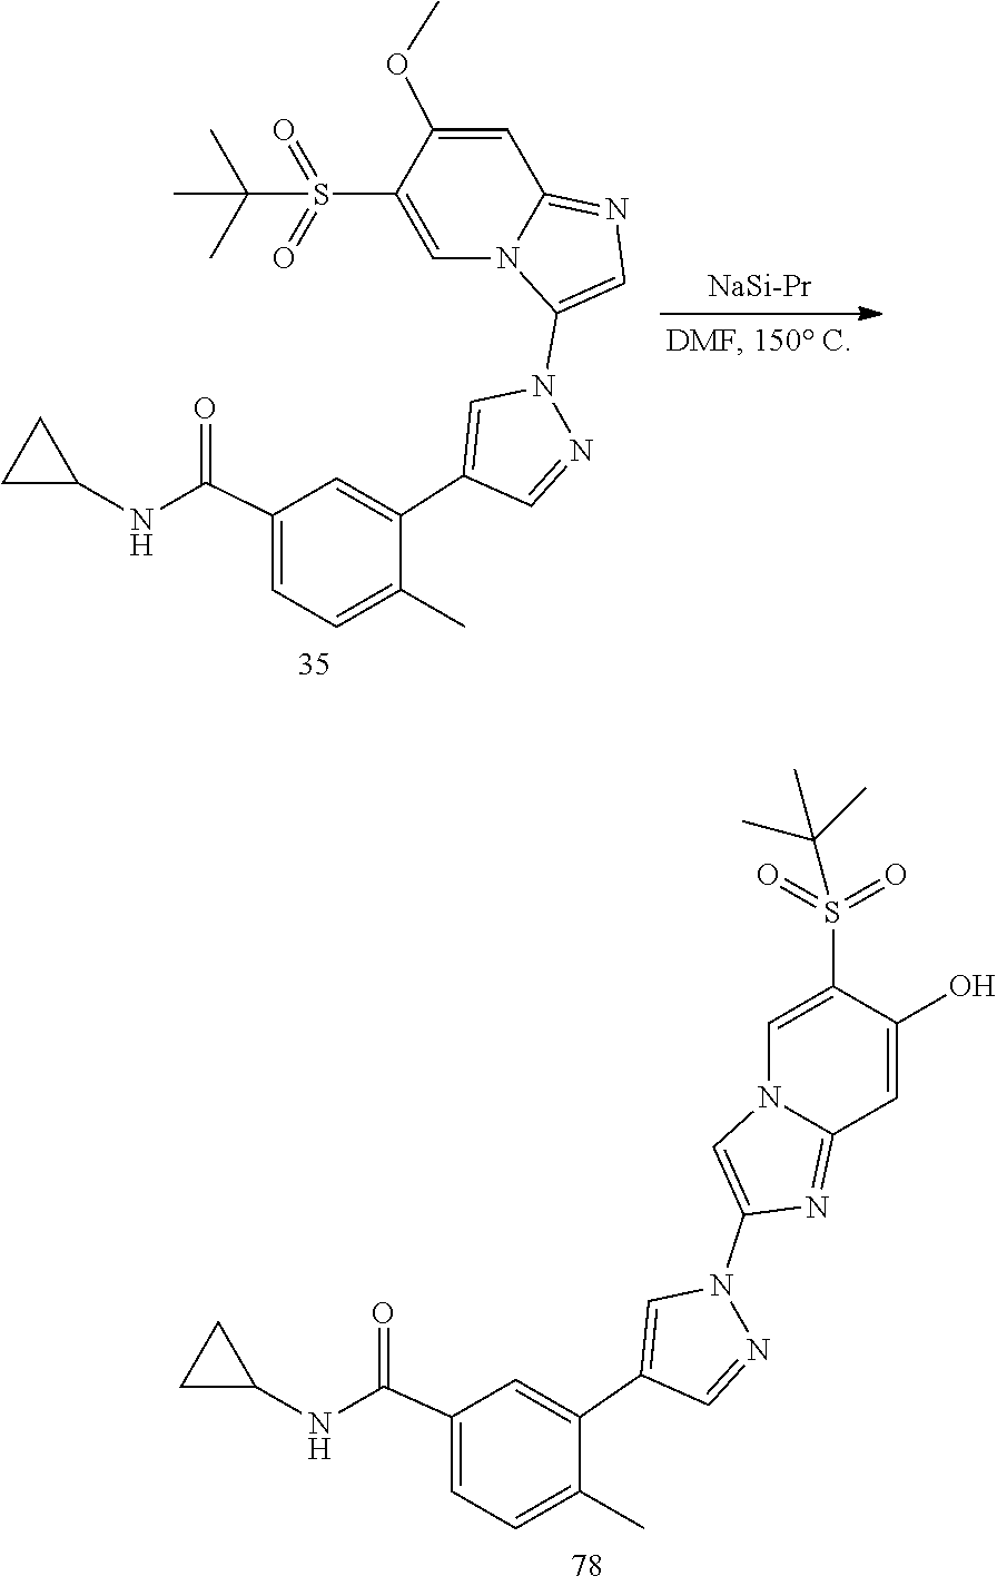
[NaSi-Pr].N1(C2=CN=C3N2C=C(S(C(C)(C)C)(=O)=O)C(OC)=C3)N=CC(C2=CC(C(NC3CC3)=O)=CC=C2C)=C1.N1(C2=CN3C(=N2)C=C(O)C(S(=O)(=O)C(C)(C)C)=C3)N=CC(C2=CC(C(NC3CC3)=O)=CC=C2C)=C1
